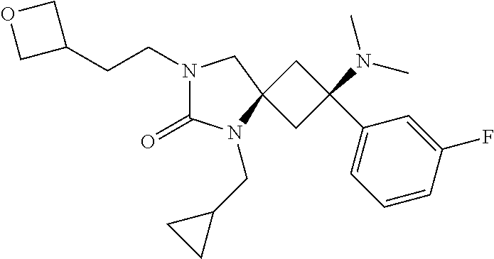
N1(CCC2COC2)C(=O)N(CC2CC2)C2(C1)CC(C1=CC=CC(F)=C1)(N(C)C)C2
